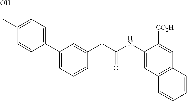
C1(CO)=CC=C(C2=CC=CC(CC(NC3=CC4=C(C=C3[CO2H])C=CC=C4)=O)=C2)C=C1
